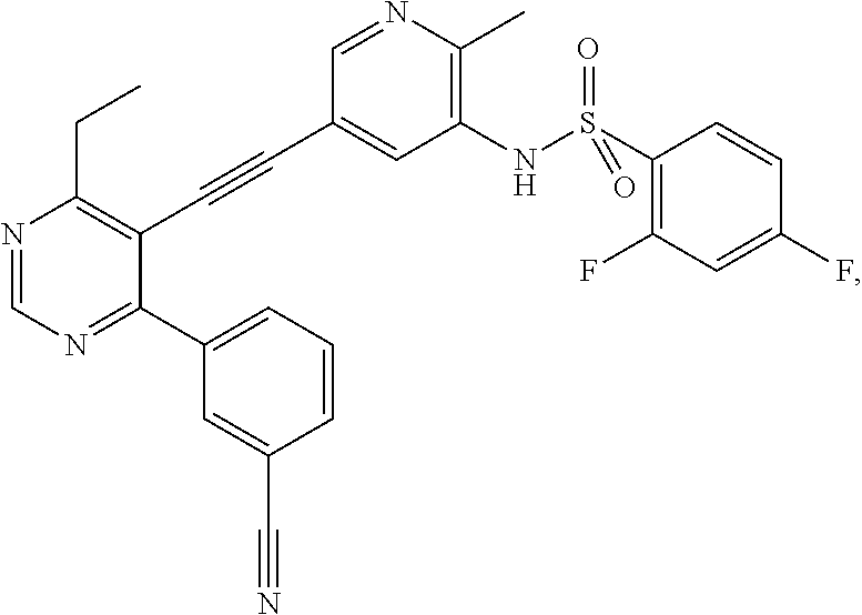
N1=CN=C(C2=CC=CC(C#N)=C2)C(C#CC2=CC(NS(=O)(=O)C3=C(F)C=C(F)C=C3)=C(C)N=C2)=C1CC
